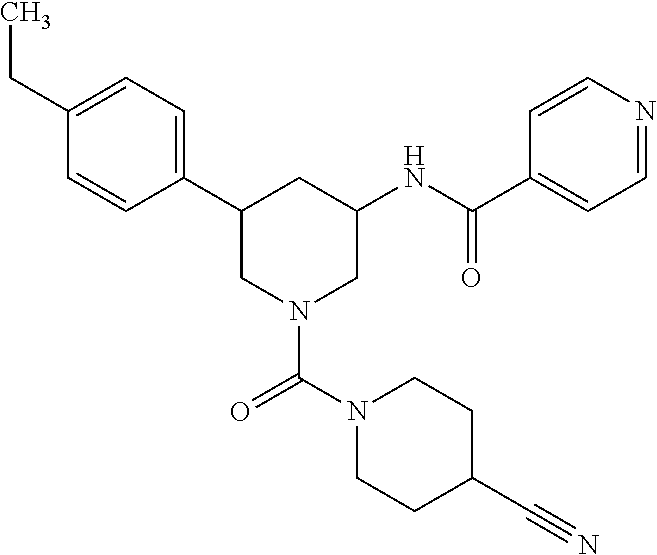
C1(C2CN(C(=O)N3CCC(C#N)CC3)CC(NC(C3=CC=NC=C3)=O)C2)=CC=C(CC)C=C1
